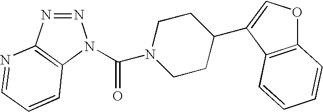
N1=NC2=C(N1C(N1CCC(C3=COC4=C3C=CC=C4)CC1)=O)C=CC=N2
